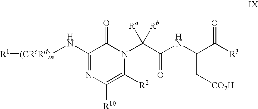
C1(N[(CRcRd)n][R1])=NC([R10])=C([R2])N(C(C(NC(C([R3])=O)C[CO2H])=O)([Ra])[Rb])C1=O
